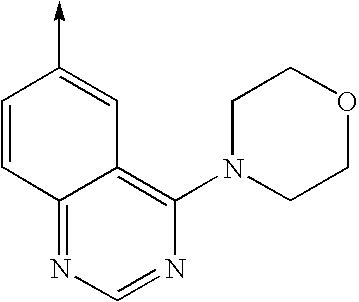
C1=CC2=NC=NC(N3CCOCC3)=C2C=C1->C
